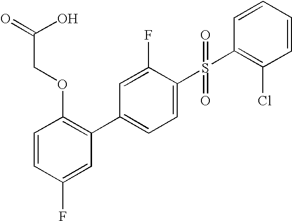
C1=CC(F)=CC(C2=CC=C(S(=O)(=O)C3=C(Cl)C=CC=C3)C(F)=C2)=C1OCC(=O)O
